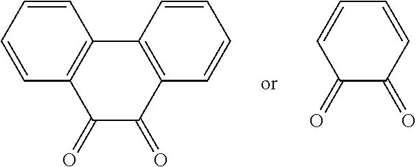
C12=C(C3=C(C(=O)C1=O)C=CC=C3)C=CC=C2.C1(=O)C=CC=CC1=O
